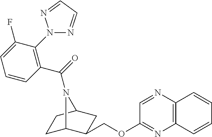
C1C2C(COC3=NC4=C(N=C3)C=CC=C4)CC(C1)N2C(=O)C1=C(N2N=CC=N2)C(F)=CC=C1
